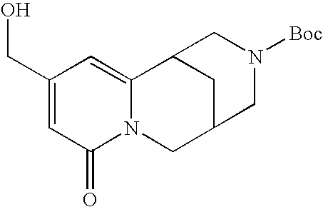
C1(CO)=CC(=O)N2C(=C1)C1CC(C2)CN([Boc])C1
